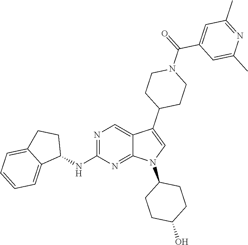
N1=C(NC2CCC3=CC=CC=C23)N=C2C(=C1)C(C1CCN(C(C3=CC(C)=NC(C)=C3)=O)CC1)=CN2C1CCC(O)CC1
